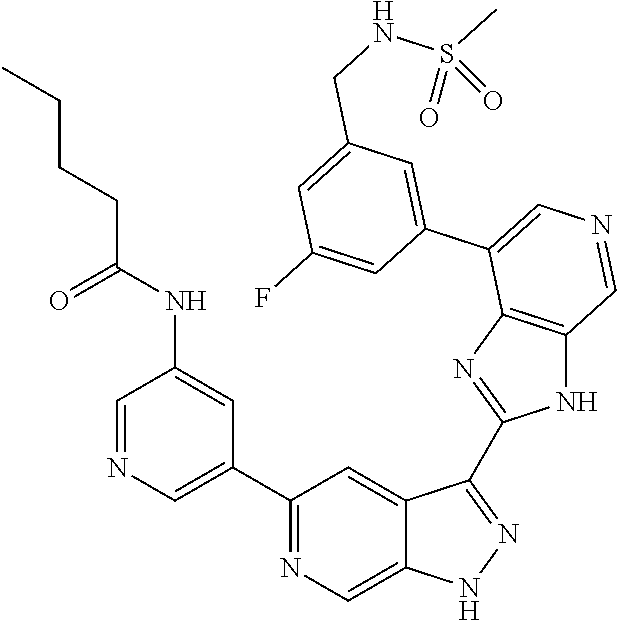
C1(C2=CN=CC(NC(CCCC)=O)=C2)=NC=C2C(=C1)C(C1=NC3=C(N1)C=NC=C3C1=CC(CNS(C)(=O)=O)=CC(F)=C1)=NN2
